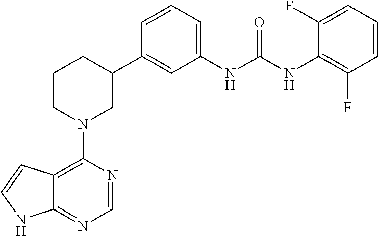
C12=C(N3CC(C4=CC(NC(NC5=C(F)C=CC=C5F)=O)=CC=C4)CCC3)N=CN=C1NC=C2
